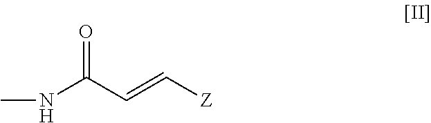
N(C(C=C[Z])=O)C
